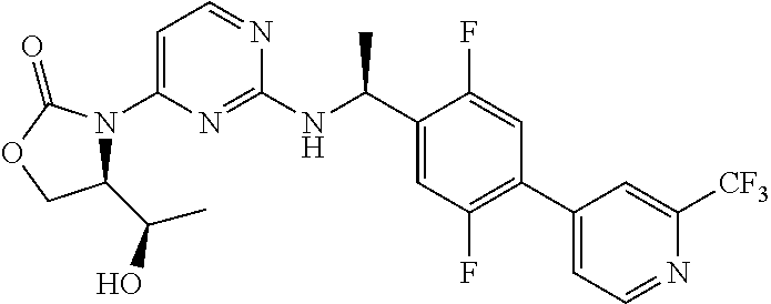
C1=C(N2C(C(O)C)COC2=O)N=C(NC(C2=CC(F)=C(C3=CC=NC([CF3])=C3)C=C2F)C)N=C1
